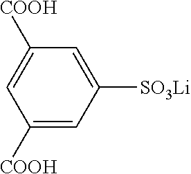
C1([COOH])=CC([SO3Li])=CC([COOH])=C1
